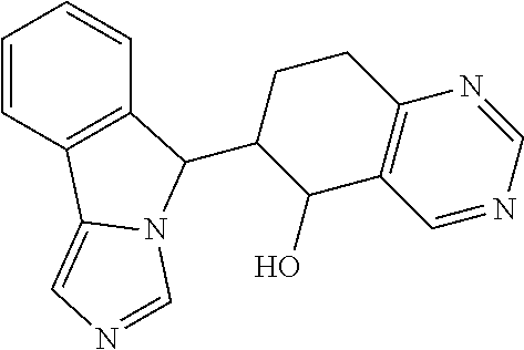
C1=CC2=C(C=C1)C(C1CCC3=C(C1O)C=NC=N3)N1C2=CN=C1
